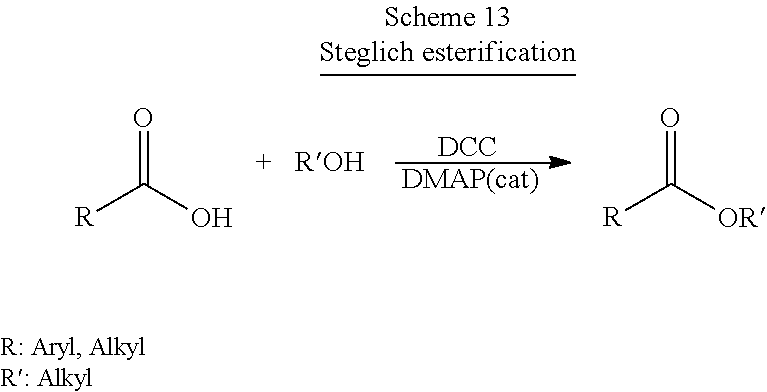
[DMAP(cat)].[R]C(O)=O.[DCC].[R]C([OR])=O
